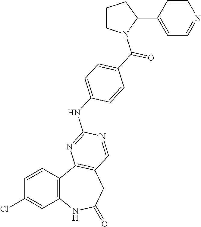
C1=CC2=C(C=C1Cl)NC(=O)CC1=C2N=C(NC2=CC=C(C(=O)N3CCCC3C3=CC=NC=C3)C=C2)N=C1
